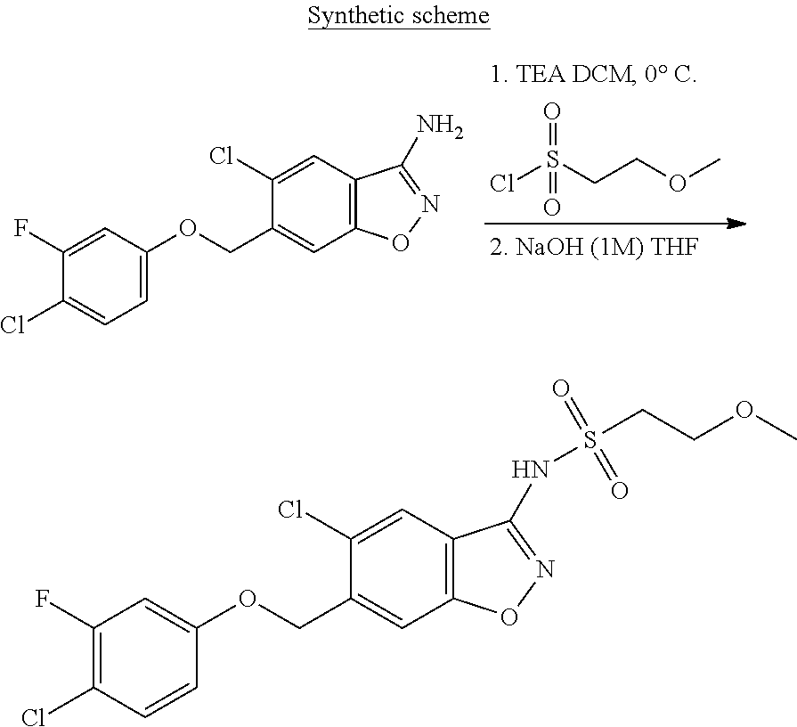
C1=C(OCC2=CC3=C(C=C2Cl)C(N)=NO3)C=C(F)C(Cl)=C1.ClS(CCOC)(=O)=O.C1=CC(Cl)=C(F)C=C1OCC1=CC2=C(C=C1Cl)C(NS(CCOC)(=O)=O)=NO2
